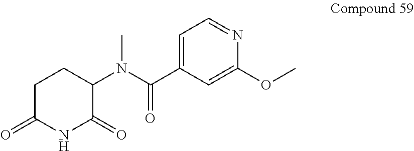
C1(N(C(C2=CC=NC(OC)=C2)=O)C)C(=O)NC(=O)CC1
